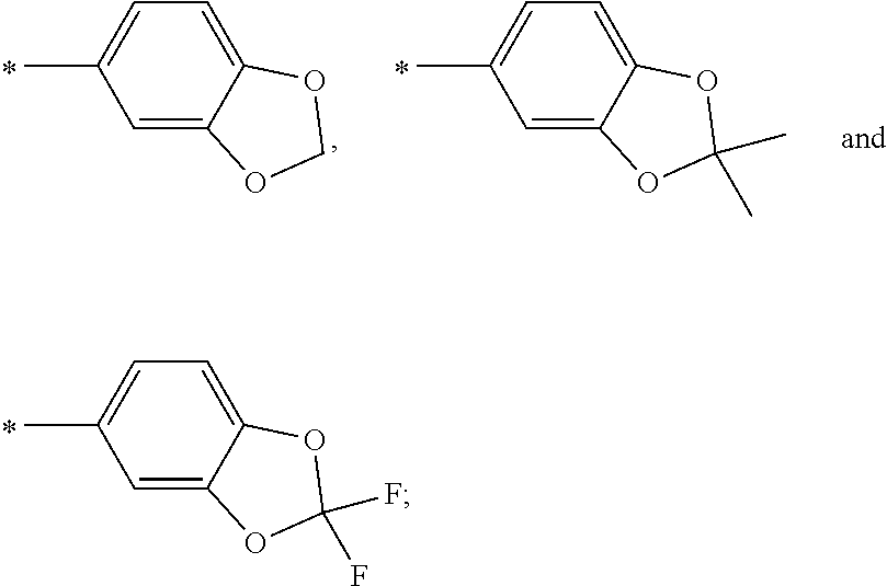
C1=C2C(=CC=C1C)OC(F)(F)O2.C1=C2C(=CC=C1C)OCO2.C1=C2C(=CC=C1C)OC(C)(C)O2
